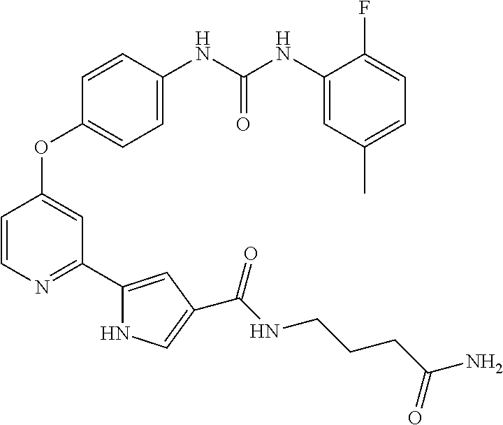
C1=C(NC(NC2=CC(C)=CC=C2F)=O)C=CC(OC2=CC(C3=CC(C(NCCCC(N)=O)=O)=CN3)=NC=C2)=C1
